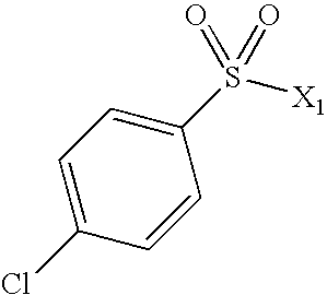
C1(S(=O)(=O)[X1])=CC=C(Cl)C=C1
